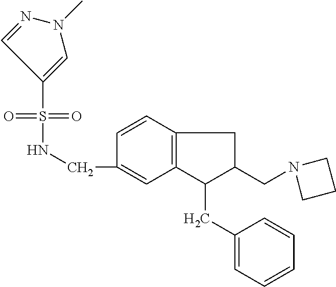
C12=C(C=CC(CNS(=O)(=O)C3=CN(C)N=C3)=C1)CC(CN1CCC1)C2CC1=CC=CC=C1
